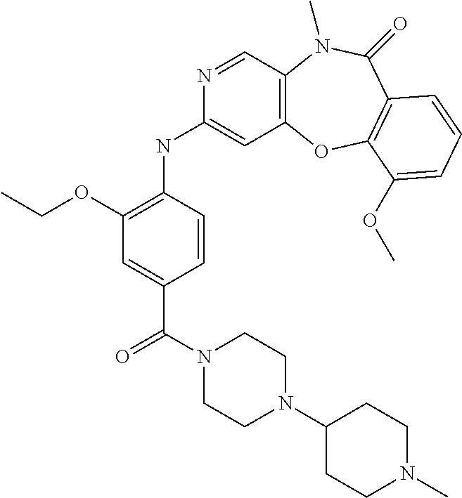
C12=C(C=NC(NC3=C(OCC)C=C(C(N4CCN(C5CCN(C)CC5)CC4)=O)C=C3)=C1)N(C)C(=O)C1=C(O2)C(OC)=CC=C1
